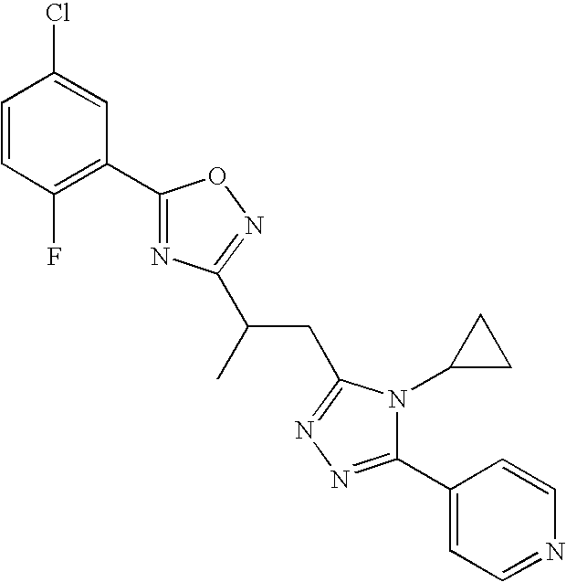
C1=C(Cl)C=CC(F)=C1C1=NC(C(C)CC2=NN=C(C3=CC=NC=C3)N2C2CC2)=NO1
